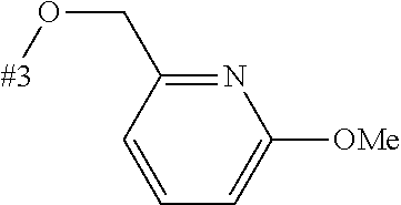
[#3]OCC1=NC([OMe])=CC=C1
